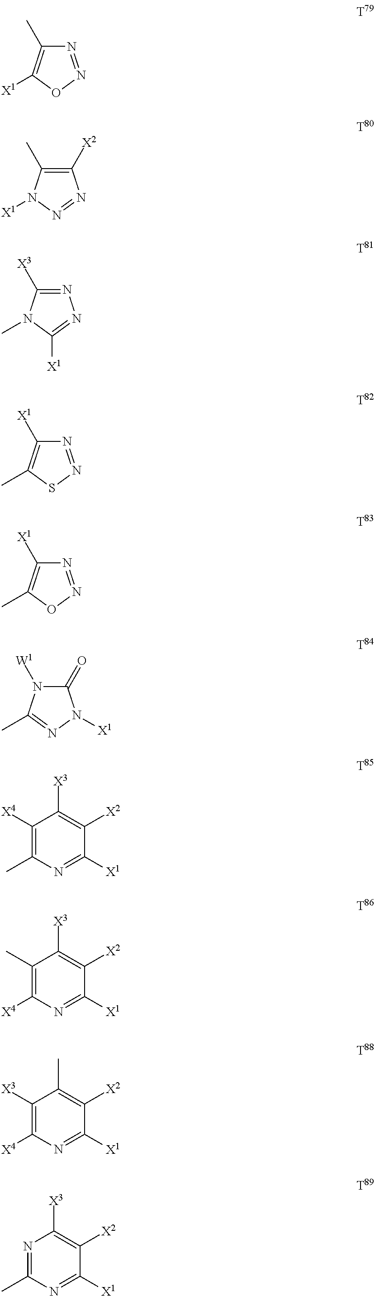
N1=NOC([X1])=C1C.C1([X2])=C(C)N([X1])N=N1.N1=C([X3])N(C)C([X1])=N1.N1=NSC(C)=C1[X1].N1=NOC(C)=C1[X1].C1(=O)N([W1])C(C)=NN1[X1].C1([X4])=C(C)N=C([X1])C([X2])=C1[X3].C1(C)=C([X4])N=C([X1])C([X2])=C1[X3].C1([X3])=C([X4])N=C([X1])C([X2])=C1C.N1=C(C)N=C([X1])C([X2])=C1[X3]
